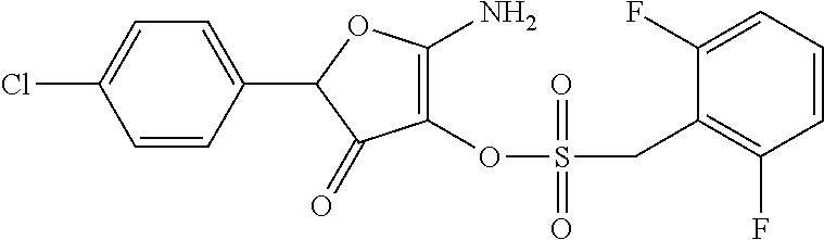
C1(OS(=O)(CC2=C(F)C=CC=C2F)=O)=C(N)OC(C2=CC=C(Cl)C=C2)C1=O
